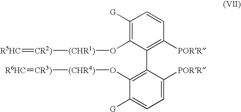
[R5HC]=[CR2)][(CHR1)]OC1=C([G])C=CC([PORR])=C1C1=C(O[(CHR4)][CR3)]=[R6HC])C([G])=CC=C1[PORR]
